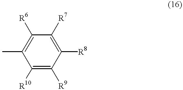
C1([R10])=C([R9])C([R8])=C([R7])C([R6])=C1C
